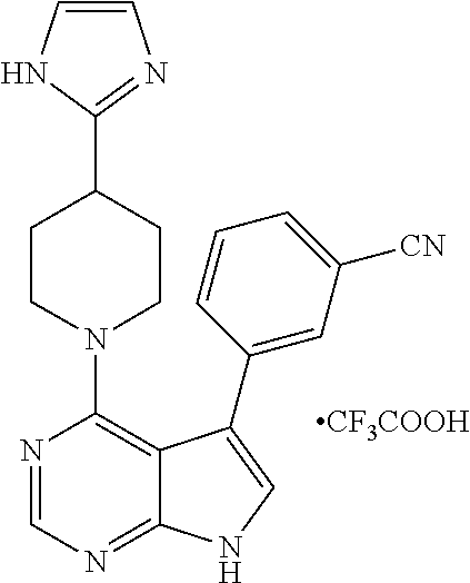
N1(C2=C3C(=NC=N2)NC=C3C2=CC([CN])=CC=C2)CCC(C2=NC=CN2)CC1.[CF3COOH]
